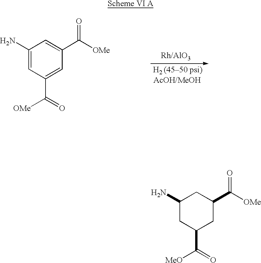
C1(N)=CC(C([OMe])=O)=CC(C(=O)[OMe])=C1.C1(N)CC(C([MeO])=O)CC(C(=O)[OMe])C1
